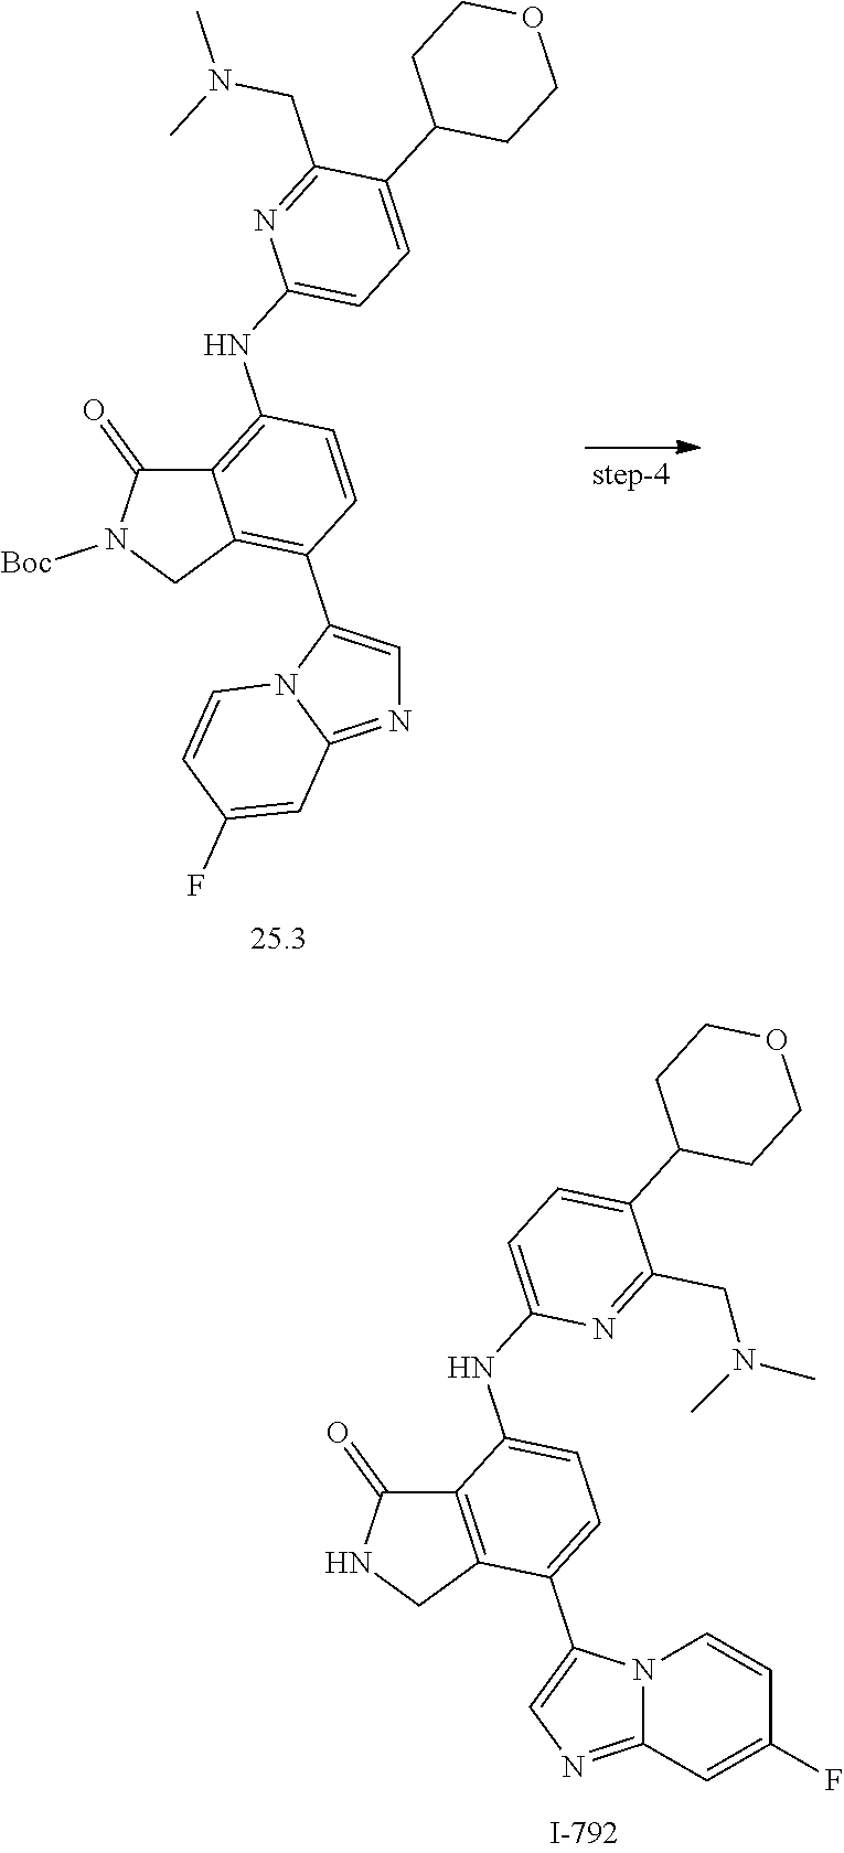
C12=C(CNC1=O)C(C1=CN=C3N1C=CC(F)=C3)=CC=C2NC1=CC=C(C2CCOCC2)C(CN(C)C)=N1.C12=C(NC3=CC=C(C4CCOCC4)C(CN(C)C)=N3)C=CC(C3=CN=C4N3C=CC(F)=C4)=C1CN([Boc])C2=O
